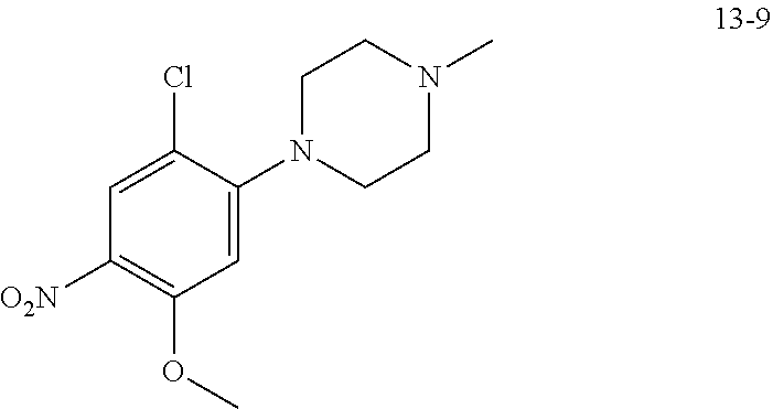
C1CN(C2=CC(OC)=C([O2N])C=C2Cl)CCN1C
